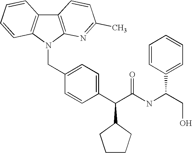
C(C1=CC=C(C(C(NC(C2=CC=CC=C2)CO)=O)C2CCCC2)C=C1)N1C2=C(C3=C1C=CC=C3)C=CC(C)=N2
